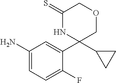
C1(N)=CC=C(F)C(C2(C3CC3)COCC(=S)N2)=C1
